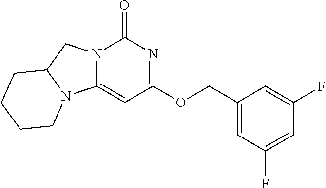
N12C(=CC(OCC3=CC(F)=CC(F)=C3)=NC1=O)N1C(C2)CCCC1
